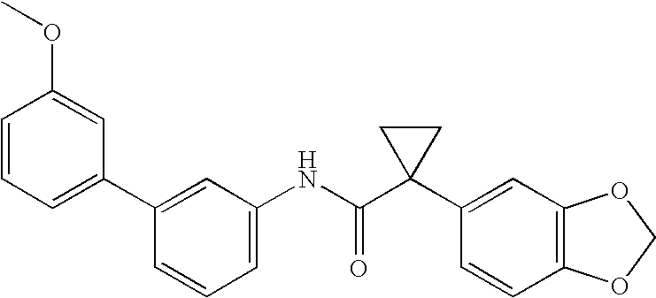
C1(C2=CC=CC(OC)=C2)=CC(NC(C2(C3=CC4=C(C=C3)OCO4)CC2)=O)=CC=C1
